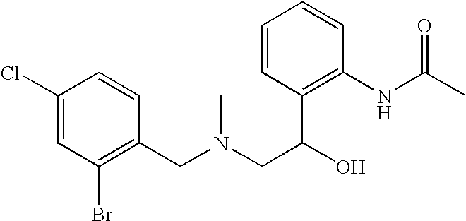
C1(Cl)=CC(Br)=C(CN(CC(C2=C(NC(C)=O)C=CC=C2)O)C)C=C1
